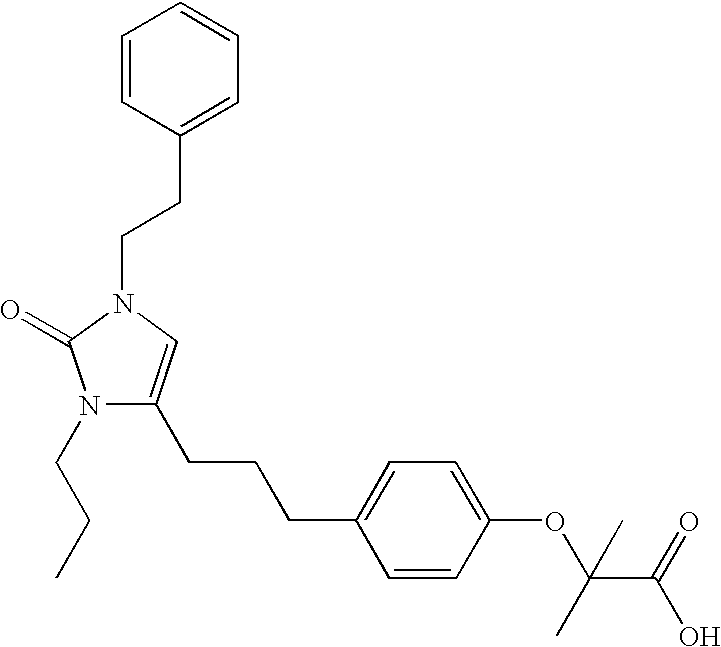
N1(CCC)C(CCCC2=CC=C(OC(C(=O)O)(C)C)C=C2)=CN(CCC2=CC=CC=C2)C1=O
